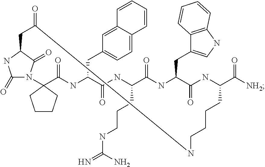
C1(=O)N2C(=O)C(N1)CC(=O)NCCCCC(C(=O)[NH2])NC(=O)C(CC1=CNC3=C1C=CC=C3)NC(=O)C(CCCNC(N)=N)NC(=O)C(CC1=CC=C3C(=C1)C=CC=C3)NC(=O)C21CCCC1
